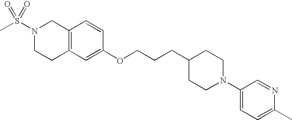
C12=C(C=C(OCCCC3CCN(C4=CC=C(C)N=C4)CC3)C=C1)CCN(S(C)(=O)=O)C2
